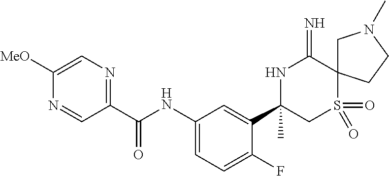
C1(C(NC2=CC=C(F)C(C3(C)CS(=O)(=O)C4(C(=N)N3)CN(C)CC4)=C2)=O)=NC=C([MeO])N=C1
